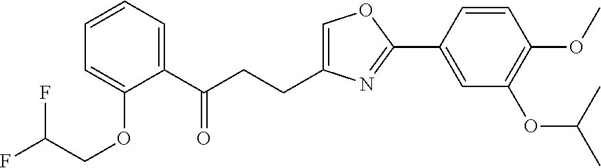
C1=C(CCC(C2=CC=CC=C2OCC(F)F)=O)N=C(C2=CC(OC(C)C)=C(OC)C=C2)O1
